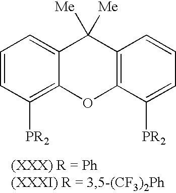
C1=CC([PR2])=C2C(=C1)C([Me])([Me])C1=C(O2)C([PR2])=CC=C1
